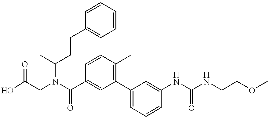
OC(CN(C(C1=CC(C2=CC=CC(NC(NCCOC)=O)=C2)=C(C)C=C1)=O)C(C)CCC1=CC=CC=C1)=O
